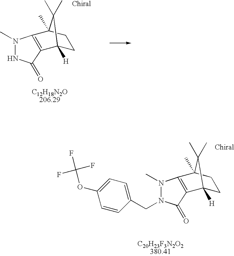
N1(C)NC(=O)C2=C1C1(C)CCC2([H])C1(C)C.N1(C)N(CC2=CC=C(OC(F)(F)F)C=C2)C(=O)C2=C1C1(C)CCC2([H])C1(C)C
